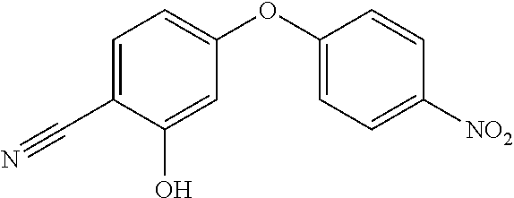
C1=C(C#N)C(O)=CC(OC2=CC=C([NO2])C=C2)=C1
